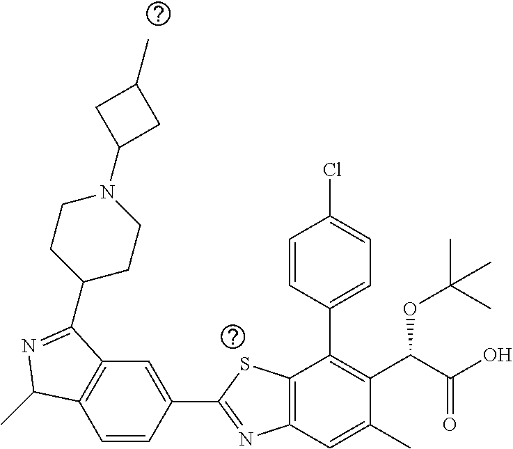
C1=CC(C2=NC3=C(S2)C(C2=CC=C(Cl)C=C2)=C(C(C(O)=O)OC(C)(C)C)C(C)=C3)=CC2=C1C(C)N=C2C1CCN(C2CC(C)C2)CC1
